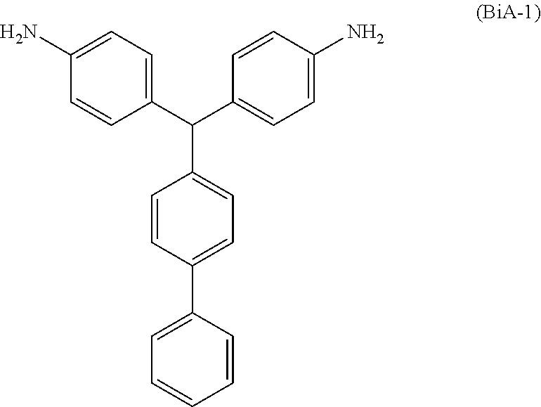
C1=C(C2=CC=C(C(C3=CC=C(N)C=C3)C3=CC=C(N)C=C3)C=C2)C=CC=C1
